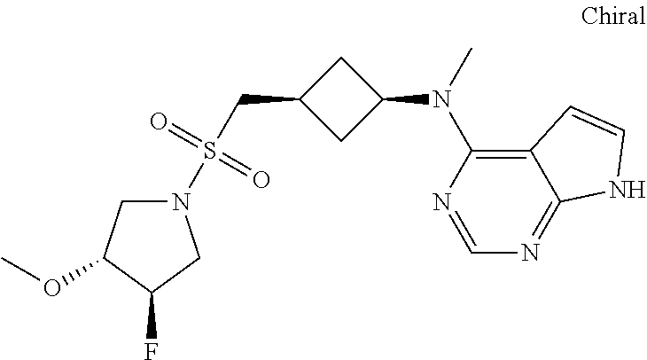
N1(S(CC2CC(N(C)C3=C4C(=NC=N3)NC=C4)C2)(=O)=O)CC(OC)C(F)C1
